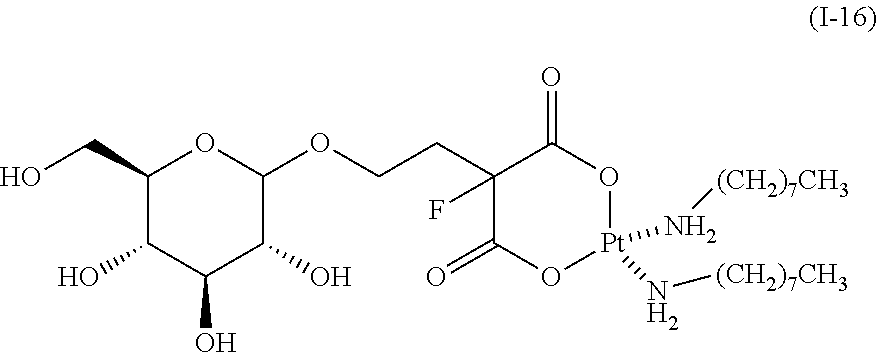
C1(CO)C(O)C(O)C(O)C(OCCC2(F)C(=O)O[Pt](N[(CH2)7CH3])(N[(CH2)7CH3])OC2=O)O1
